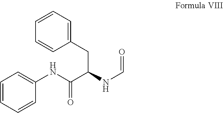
C1=CC=CC(NC(C(NC=O)CC2=CC=CC=C2)=O)=C1
